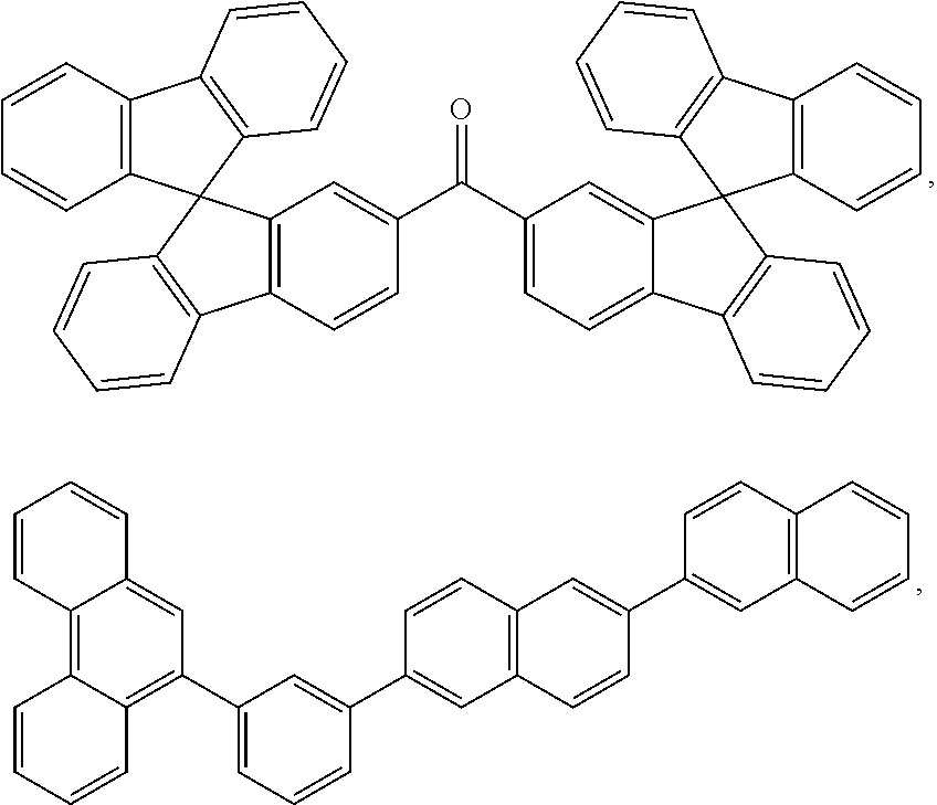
C12=C(C=CC(C(C3=CC=C4C(=C3)C3(C5=C4C=CC=C5)C4=C(C=CC=C4)C4=C3C=CC=C4)=O)=C1)C1=C(C=CC=C1)C21C2=C(C3=C1C=CC=C3)C=CC=C2.C1=CC2=C3C(=C(C4=CC=CC(C5=CC6=C(C=C5)C=C(C5=CC7=C(C=C5)C=CC=C7)C=C6)=C4)C=C2C=C1)C=CC=C3
